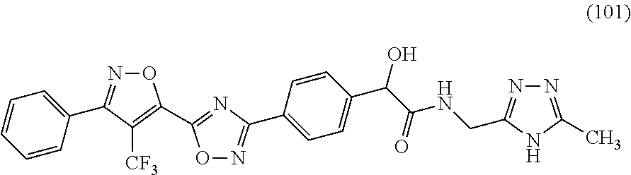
C1=CC=CC(C2=NOC(C3=NC(C4=CC=C(C(C(NCC5=NN=C(C)N5)=O)O)C=C4)=NO3)=C2[CF3])=C1
